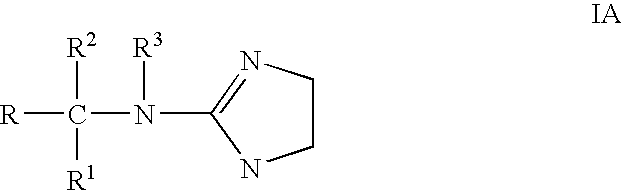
[R]C(N(C1=NCCN1)[R3])([R2])[R1]
